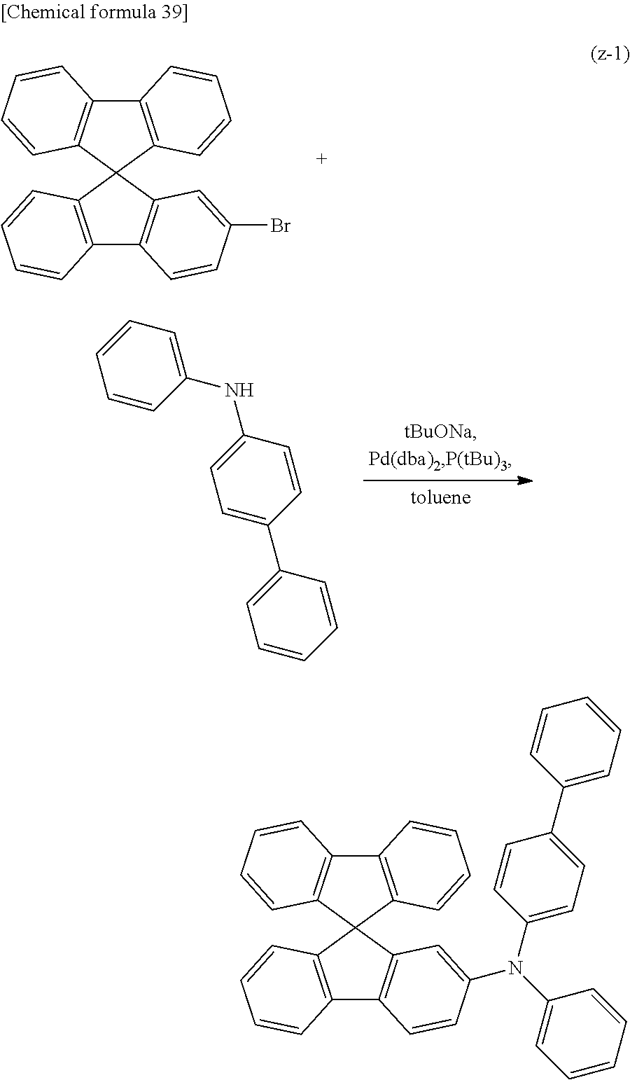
C12=C(C=CC=C1)C1=C(C=CC=C1)C21C2=C(C=CC(Br)=C2)C2=C1C=CC=C2.N(C1=CC=CC=C1)C1=CC=C(C2=CC=CC=C2)C=C1.C12=C(C=CC=C1)C1=C(C=CC=C1)C21C2=C(C=CC(N(C3=CC=CC=C3)C3=CC=C(C4=CC=CC=C4)C=C3)=C2)C2=C1C=CC=C2
